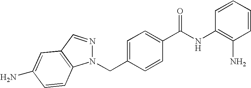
C1=CC=CC(N)=C1NC(=O)C1=CC=C(CN2N=CC3=C2C=CC(N)=C3)C=C1
